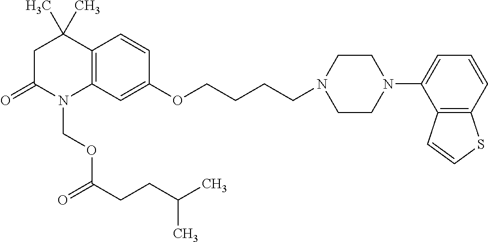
C1C(=O)N(COC(CCC(C)C)=O)C2=C(C1(C)C)C=CC(OCCCCN1CCN(C3=CC=CC4=C3C=CS4)CC1)=C2
